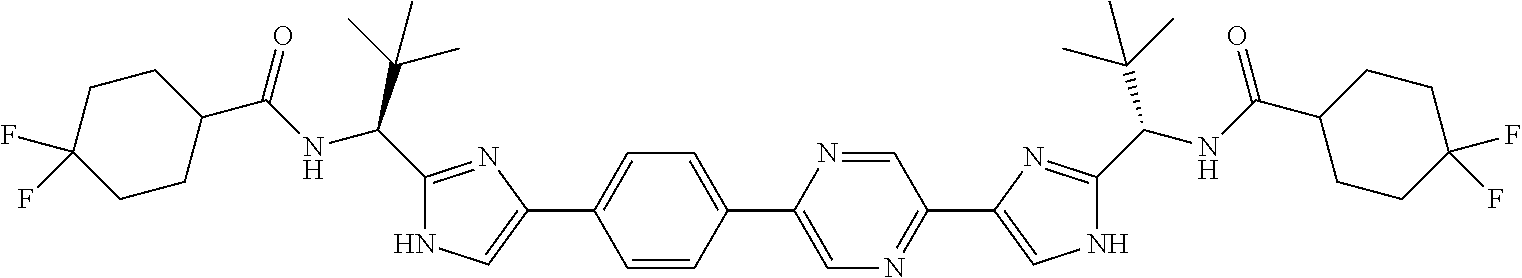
C1(C(C(C)(C)C)NC(C2CCC(F)(F)CC2)=O)=NC(C2=CC=C(C3=CN=C(C4=CNC(C(NC(C5CCC(F)(F)CC5)=O)C(C)(C)C)=N4)C=N3)C=C2)=CN1
